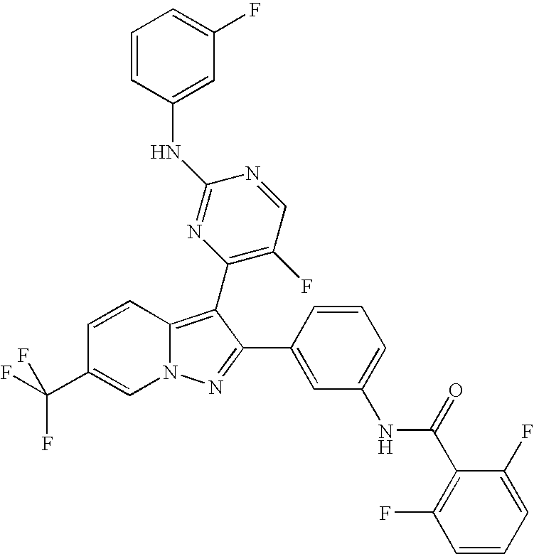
C1=CC(NC2=NC(C3=C4N(N=C3C3=CC(NC(C5=C(F)C=CC=C5F)=O)=CC=C3)C=C(C(F)(F)F)C=C4)=C(F)C=N2)=CC(F)=C1
